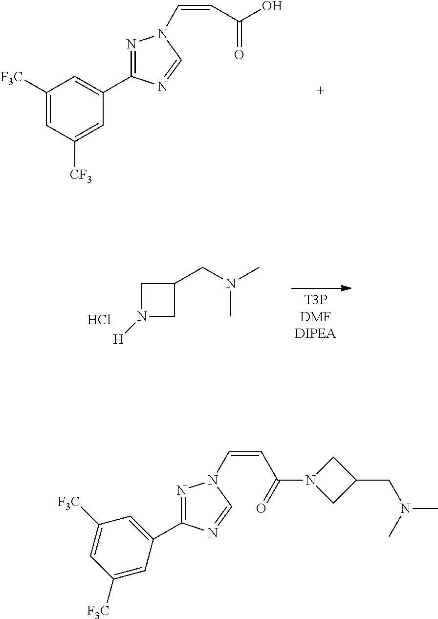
C1(C2=NN(C=CC(=O)N3CC(CN(C)C)C3)C=N2)=CC([F3C])=CC([F3C])=C1.C1([F3C])=CC([CF3])=CC(C2=NN(C=CC(=O)O)C=N2)=C1.C1N([H])CC1CN(C)C.Cl
